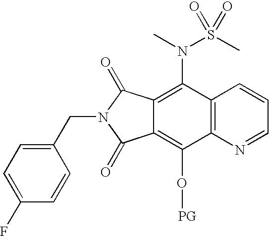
C1(CN2C(=O)C3=C(O[PG])C4=C(C(N(S(C)(=O)=O)C)=C3C2=O)C=CC=N4)=CC=C(F)C=C1
